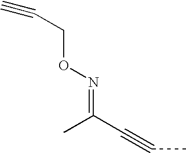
C(C#CC)(=NOCC#C)C
